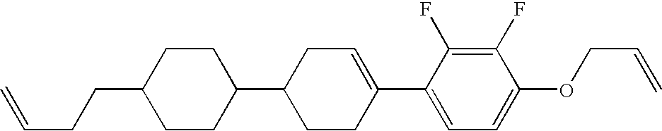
C1(F)=C(F)C(C2=CCC(C3CCC(CCC=C)CC3)CC2)=CC=C1OCC=C
